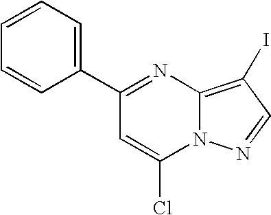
C1(C2=CC=CC=C2)=NC2=C(I)C=NN2C(Cl)=C1
